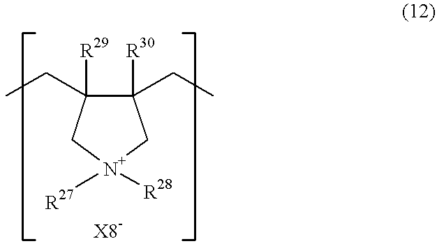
C1(CC)([R30])C(CC)([R29])C[N+]([R28])([R27])C1
